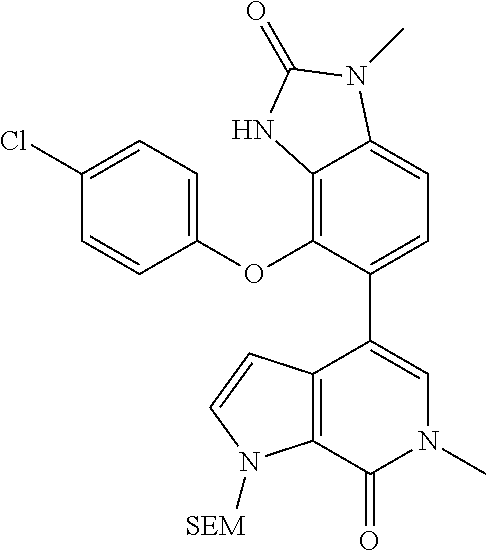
C1(OC2=C3C(=CC=C2C2=CN(C)C(=O)C4=C2C=CN4[SEM])N(C)C(=O)N3)=CC=C(Cl)C=C1
